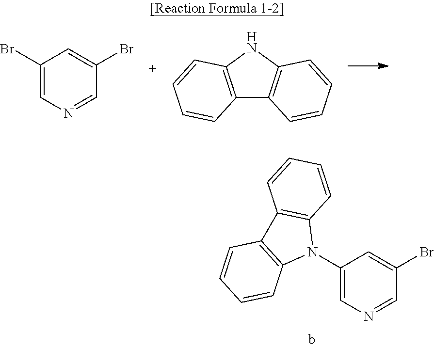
C1(Br)=CN=CC(Br)=C1.C12=C(NC3=C1C=CC=C3)C=CC=C2.C1(N2C3=C(C4=C2C=CC=C4)C=CC=C3)=CN=CC(Br)=C1
